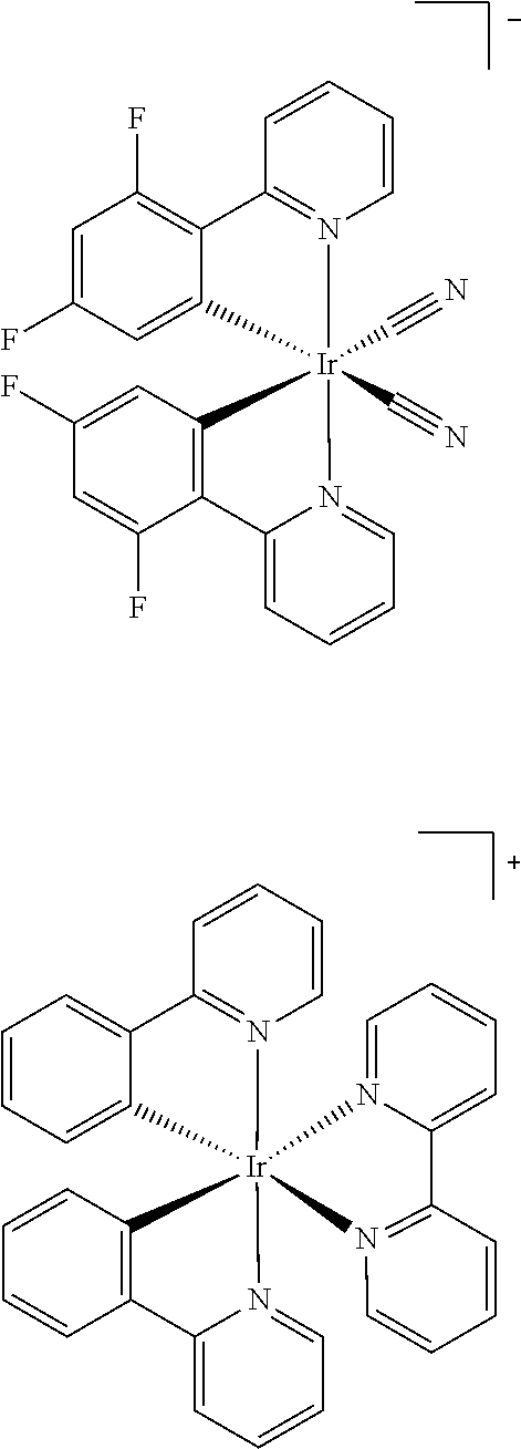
C1=C(F)C=C2C(=C1F)C1=N(C=CC=C1)[Ir]21(C#N)(C#N)N2=CC=CC=C2C2=C1C=C(F)C=C2F.C1=CC=C2C(=C1)C1=N(C=CC=C1)[Ir]213(N2=CC=CC=C2C2=C1C=CC=C2)N1=C(C=CC=C1)C1=CC=CC=N31
